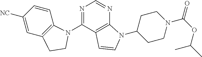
C1(N2C3=C(C=C([NC])C=C3)CC2)=NC=NC2=C1C=CN2C1CCN(C(OC(C)C)=O)CC1
